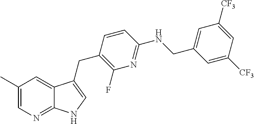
C1(C)=CN=C2C(=C1)C(CC1=C(F)N=C(NCC3=CC([CF3])=CC([CF3])=C3)C=C1)=CN2
